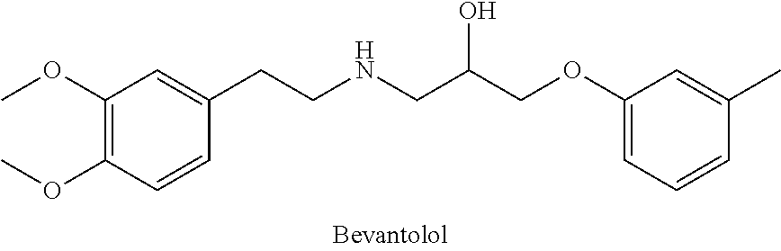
COC1=C(OC)C=CC(CCNCC(COC2=CC=CC(C)=C2)O)=C1
